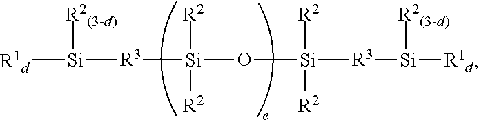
[R1d][Si]([R3][Si]([R2])([R2])O[Si]([R3][Si]([R1d])[R2(3-d)])([R2])[R2])[R2(3-d)]
